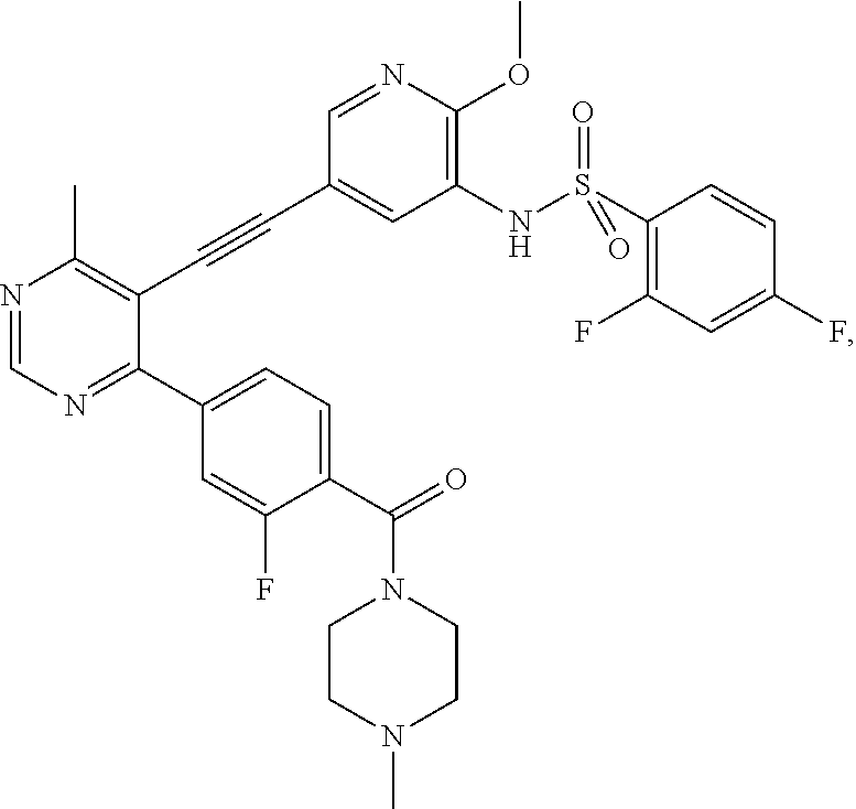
N1=CN=C(C2=CC=C(C(=O)N3CCN(C)CC3)C(F)=C2)C(C#CC2=CC(NS(=O)(=O)C3=C(F)C=C(F)C=C3)=C(OC)N=C2)=C1C
